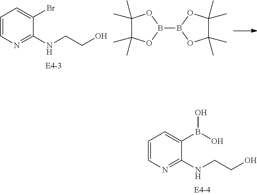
C1=CN=C(NCCO)C(Br)=C1.C1(C)(C)C(C)(C)OB(B2OC(C)(C)C(C)(C)O2)O1.C1=CN=C(NCCO)C(B(O)O)=C1
